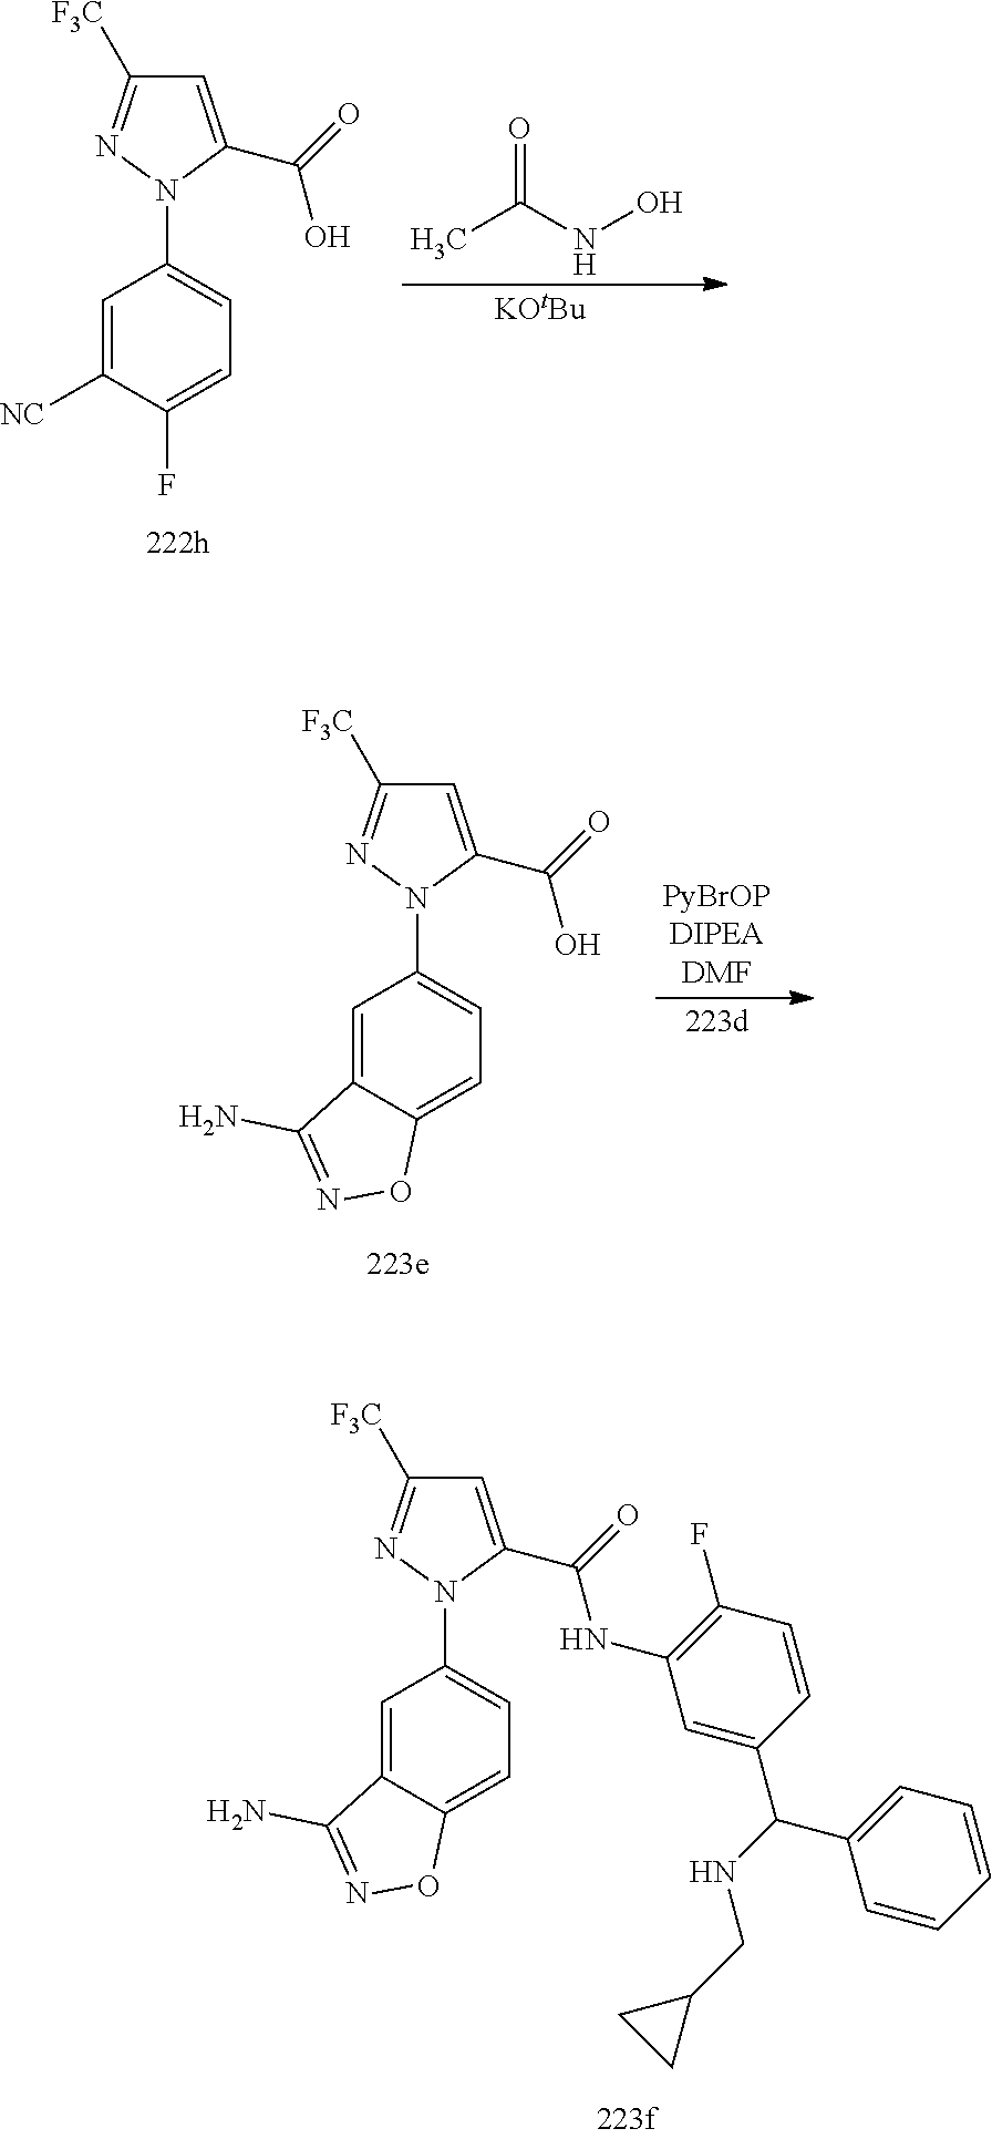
C1=C2C(=CC=C1N1C(C(=O)NC3=C(F)C=CC(C(NCC4CC4)C4=CC=CC=C4)=C3)=CC([F3C])=N1)ON=C2N.C1=C([NC])C(F)=CC=C1N1C(C(=O)O)=CC([F3C])=N1.O=C(C)NO.[KOtBu].C1=C2C(=CC=C1N1C(C(=O)O)=CC([F3C])=N1)ON=C2N
